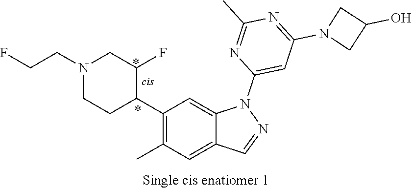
N1(CCF)CCC(C2=C(C)C=C3C(=C2)N(C2=CC(N4CC(O)C4)=NC(C)=N2)N=C3)C(F)C1
